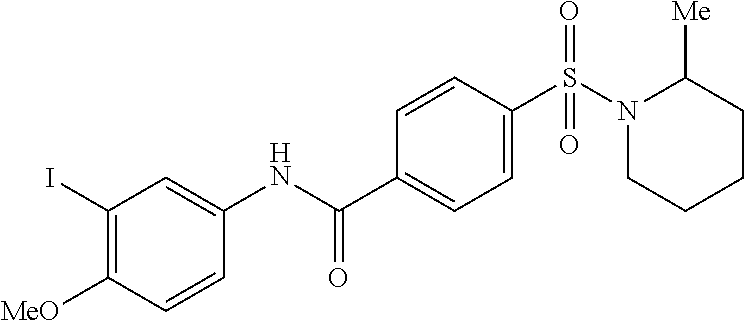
S(C1=CC=C(C(NC2=CC(I)=C([MeO])C=C2)=O)C=C1)(N1CCCCC1[Me])(=O)=O
